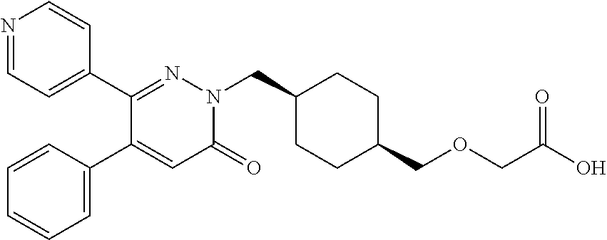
N1=CC=C(C2=NN(CC3CCC(COCC(O)=O)CC3)C(=O)C=C2C2=CC=CC=C2)C=C1
